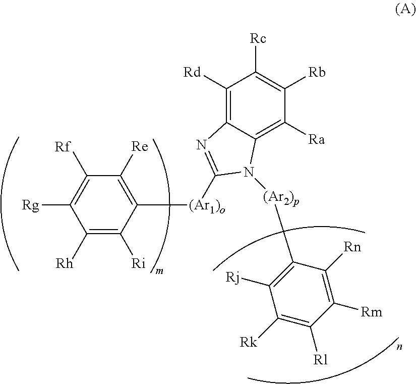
C1([Rh])=C([Ri])C([(Ar1)o]C2=NC3=C([Rd])C([Rc])=C([Rb])C([Ra])=C3N2[(Ar2)p]C2=C([Rj])C([Rk])=C([Rl])C([Rm])=C2[Rn])=C([Re])C([Rf])=C1[Rg]
